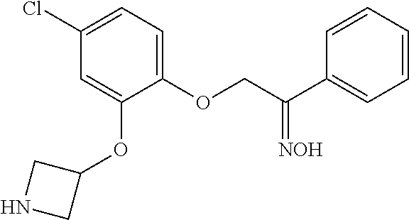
C1(Cl)=CC=C(OCC(=[NOH])C2=CC=CC=C2)C(OC2CNC2)=C1
